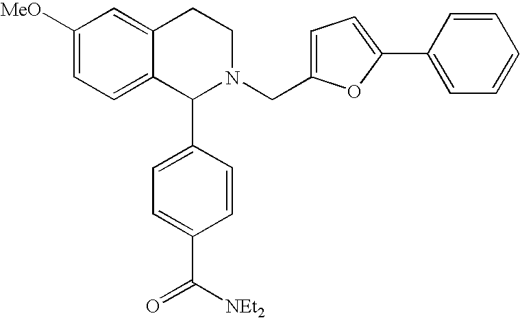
C1([MeO])=CC=C2C(=C1)CCN(CC1=CC=C(C3=CC=CC=C3)O1)C2C1=CC=C(C([NEt2])=O)C=C1
